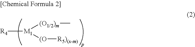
[R4][M1]([(O1/2)m]C)[(O][R5)(x-m)]
